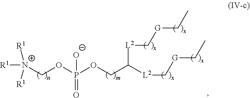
[N+](COP(OCC([L2]C[G]CC)[L2]C[G]CC)(=O)[O-])([R1])([R1])[R1]
